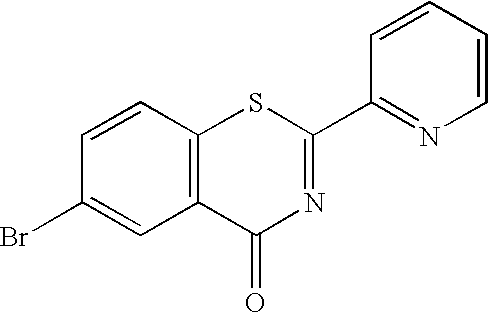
C1=CC2=C(C=C1Br)C(=O)N=C(C1=NC=CC=C1)S2
